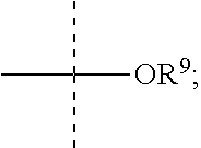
C([OR9])(C)(C)C
